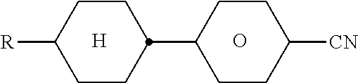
C1CC(C2CCC([CN])CC2)CCC1[R].[H].O
